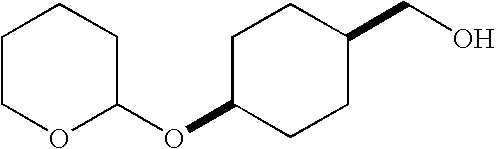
C1COC(OC2CCC(CO)CC2)CC1
